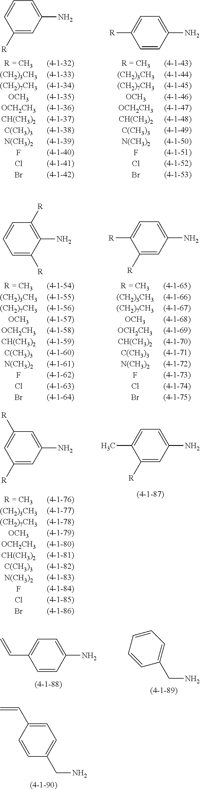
C1([R])=CC(N)=CC=C1.C1=CC(N)=CC=C1[R].C1=C([R])C(N)=C([R])C=C1.C1([R])=CC(N)=CC=C1[R].C1([R])=CC(N)=CC([R])=C1.C1([R])=CC(N)=CC=C1C.C1=CC(N)=CC=C1C=C.C1=CC=CC(CN)=C1.C1(CN)=CC=C(C=C)C=C1
